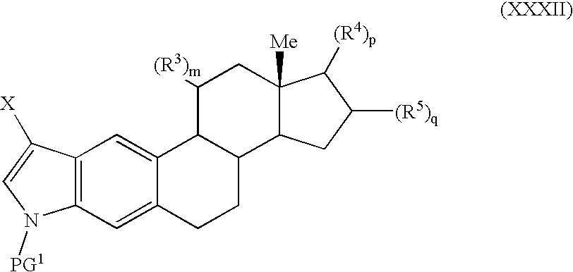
C1([(R3)m])C2C(C3C([Me])(C1)C([(R4)p])C([(R5)q])C3)CCC1=CC3=C(C=C21)C([X])=CN3[PG1]
